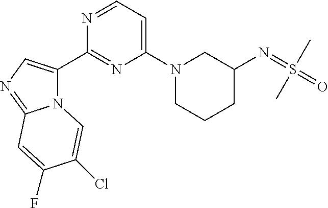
C1(N=S(=O)(C)C)CN(C2=CC=NC(C3=CN=C4N3C=C(Cl)C(F)=C4)=N2)CCC1
